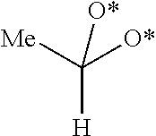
[Me]C([O*])([H])[O*]
